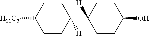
[H11C5]C1CCC(C2([H])CCC(O)CC2)([H])CC1
